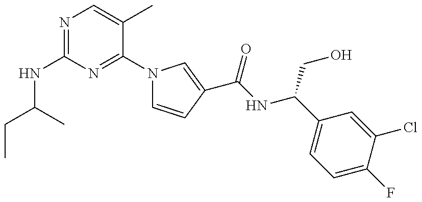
C(NC1=NC=C(C)C(N2C=CC(C(=O)NC(CO)C3=CC=C(F)C(Cl)=C3)=C2)=N1)(CC)C
